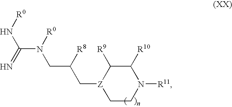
C1CN([R11])C([R10])C([R9])[Z]1CC([R8])CN([R0])C(=N)N[R0]
